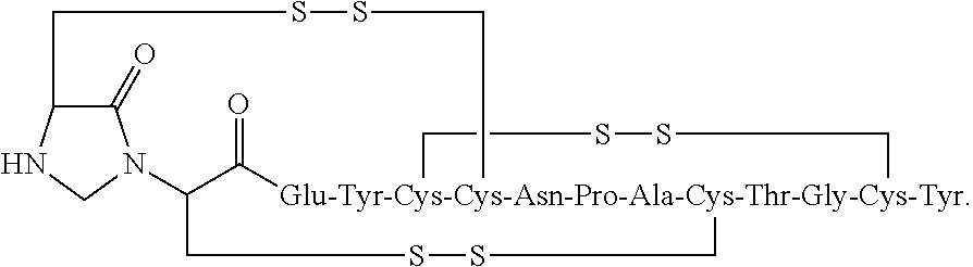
O=C1[Glu-Tyr-Cys-Cys-Asn-Pro-Ala-Cys-Thr-Gly-Cys-Tyr]23(CSSCC1N1C(=O)C(NC1)CSSC2)CSSC3
